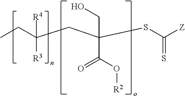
CCC(CC(SC([Z])=S)(CO)C(O[R2])=O)([R4])[R3]
